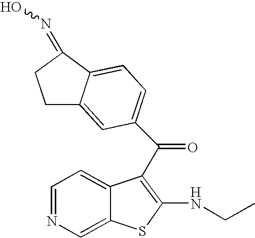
C1C2=CC(C(=O)C3=C(NCC)SC4=CN=CC=C34)=CC=C2C(=NO)C1
